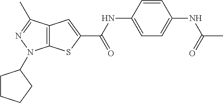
C12=C(C(C)=NN1C1CCCC1)C=C(C(NC1=CC=C(NC(C)=O)C=C1)=O)S2
